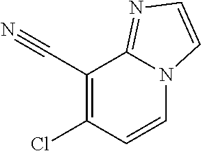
C1(C#N)=C(Cl)C=CN2C1=NC=C2
